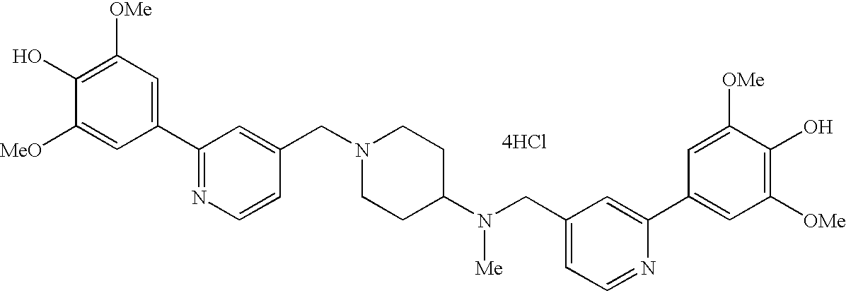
C1(C2=NC=CC(CN3CCC(N(CC4=CC=NC(C5=CC([OMe])=C(O)C([OMe])=C5)=C4)[Me])CC3)=C2)=CC([OMe])=C(O)C([MeO])=C1.[4HCl]
